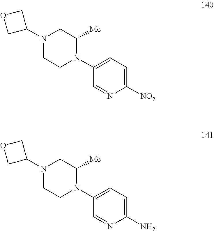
[NO2]C1=CC=C(N2C([Me])CN(C3COC3)CC2)C=N1.NC1=CC=C(N2C([Me])CN(C3COC3)CC2)C=N1
